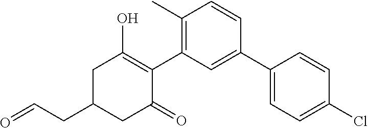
C1(C)=C(C2=C(O)CC(CC=O)CC2=O)C=C(C2=CC=C(Cl)C=C2)C=C1
